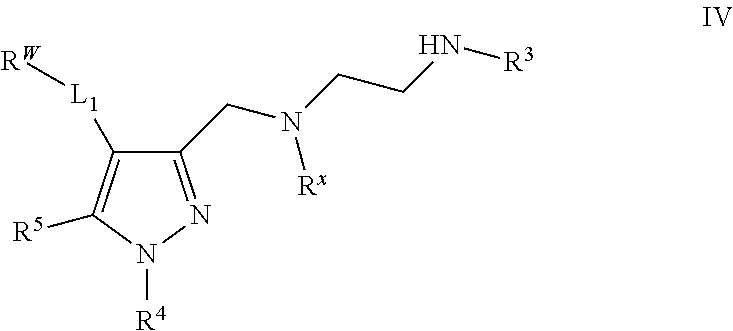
C1(CN(CCN[R3])[Rx])=NN([R4])C([R5])=C1[L1][RW]
